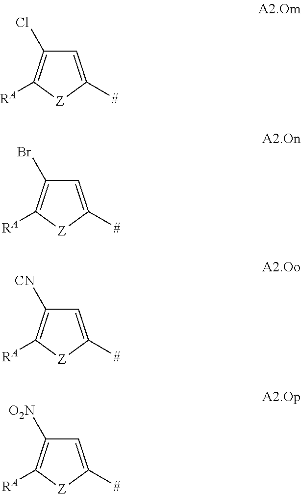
C1=C([#])[Z]C([RA])=C1Cl.C1=C([#])[Z]C([RA])=C1Br.C1=C([#])[Z]C([RA])=C1[CN].C1=C([#])[Z]C([RA])=C1[O2N]
